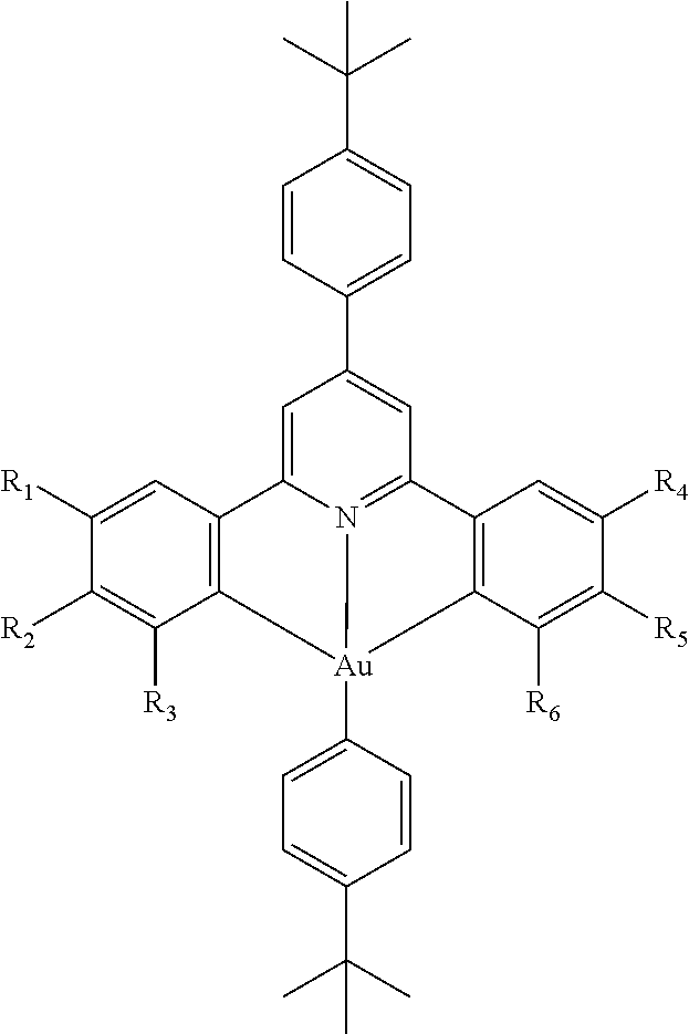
C1=C2N3=C(C=C1C1=CC=C(C(C)(C)C)C=C1)C1=C(C([R6])=C([R5])C([R4])=C1)[Au]3(C1=CC=C(C(C)(C)C)C=C1)C1=C2C=C([R1])C([R2])=C1[R3]
